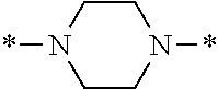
C1CN(*)CCN1*
